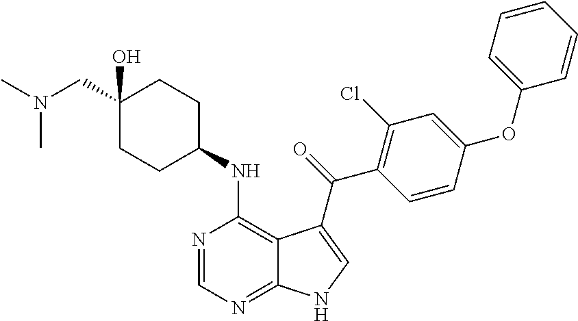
C1(CN(C)C)(O)CCC(NC2=C3C(=NC=N2)NC=C3C(=O)C2=C(Cl)C=C(OC3=CC=CC=C3)C=C2)CC1
